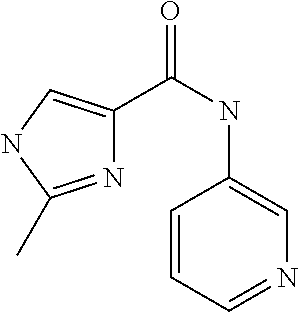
C1=CC=NC=C1NC(=O)C1=CNC(C)=N1
